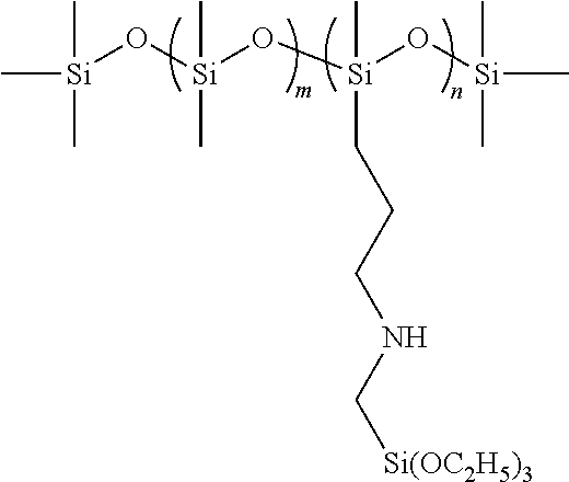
C[Si](O[Si](O[Si](O[Si](C)(C)C)(C)CCCNC[Si(OC2H5)3])(C)C)(C)C
